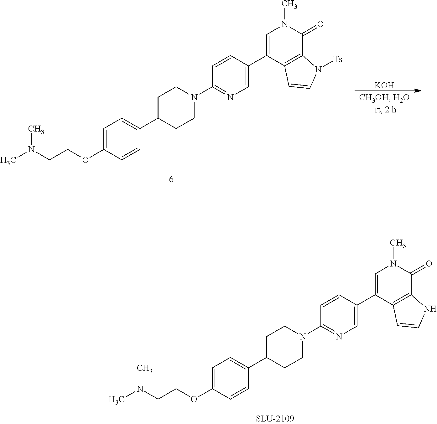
C1=C(OCCN(C)C)C=CC(C2CCN(C3=NC=C(C4=CN(C)C(=O)C5=C4C=CN5[Ts])C=C3)CC2)=C1.[KOH].C1=C(OCCN(C)C)C=CC(C2CCN(C3=NC=C(C4=CN(C)C(=O)C5=C4C=CN5)C=C3)CC2)=C1
